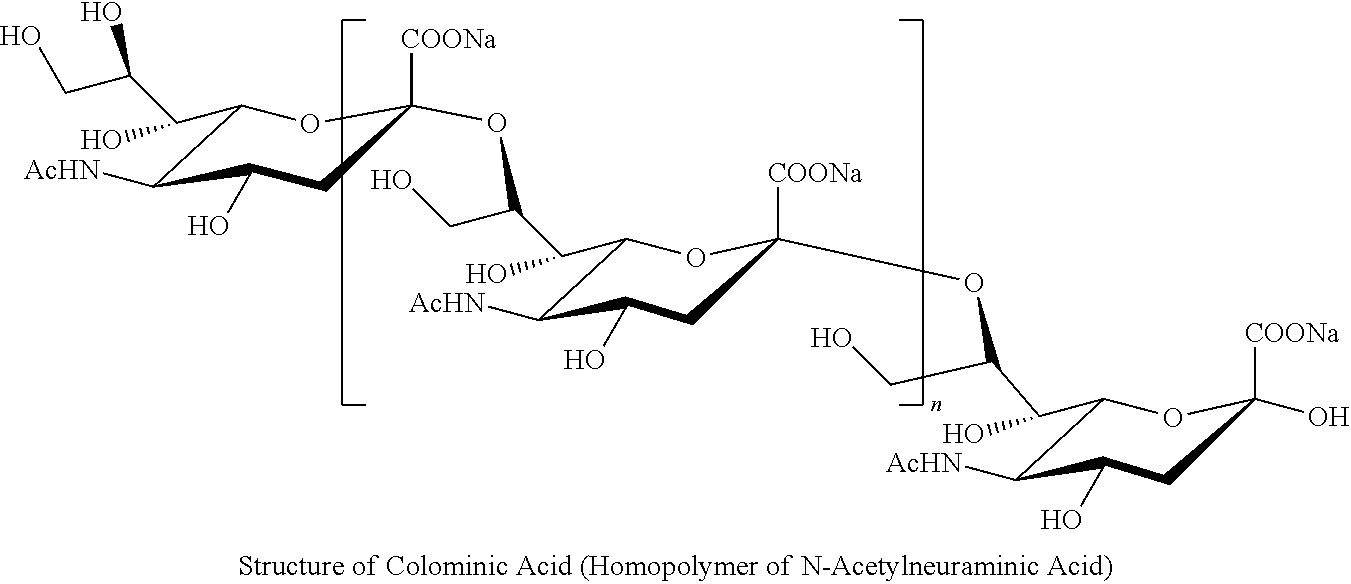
C1(C(C(CO)O)O)C([AcHN])C(O)CC([COONa])(OC(C(C2C([AcHN])C(O)CC([COONa])(OC(C(C3C([AcHN])C(O)CC([COONa])(O)O3)O)CO)O2)O)CO)O1
